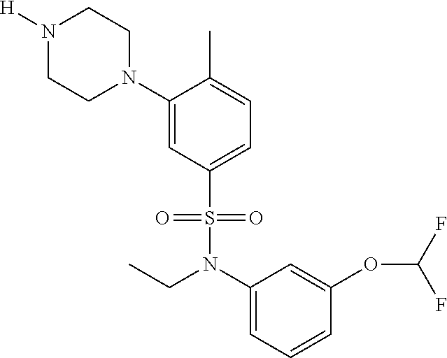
N1([H])CCN(C2=CC(S(=O)(=O)N(CC)C3=CC=CC(OC(F)F)=C3)=CC=C2C)CC1
